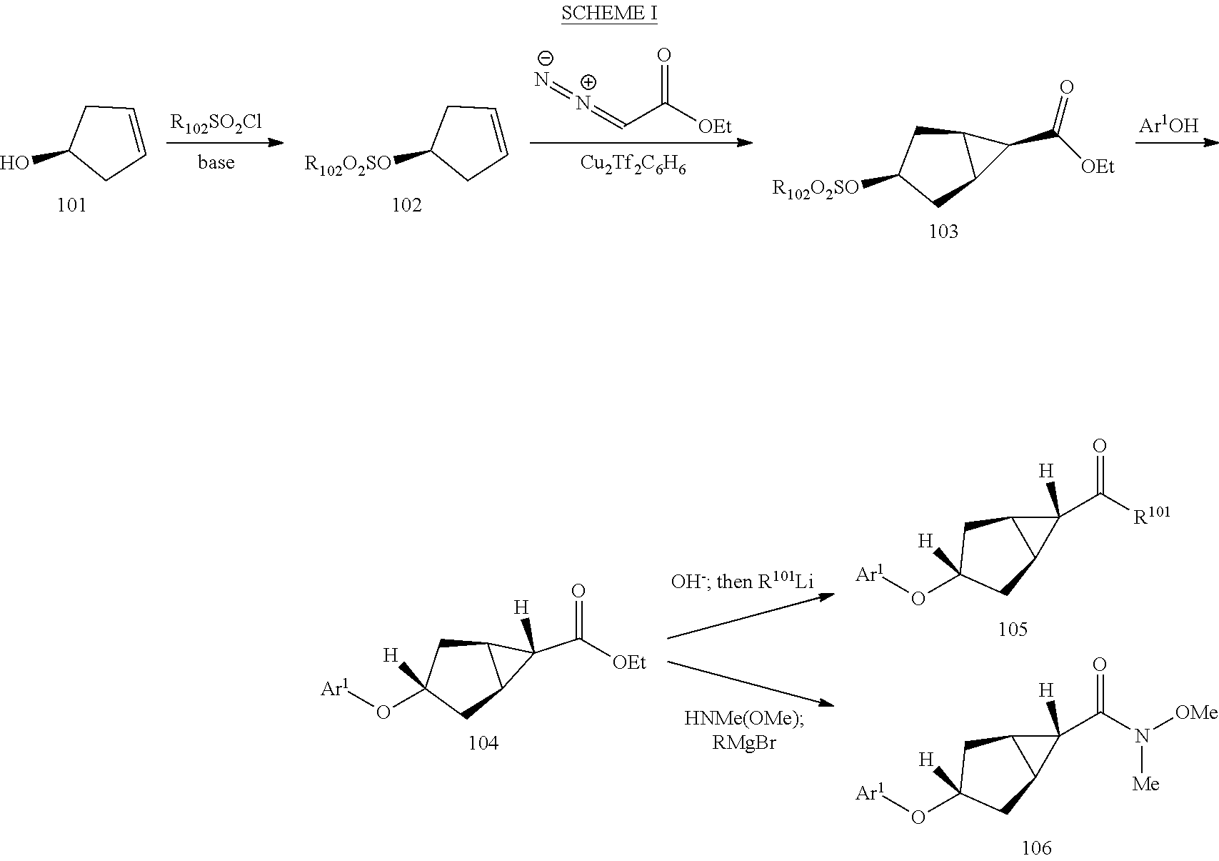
[R102SO2Cl].[N+](=CC([OEt])=O)=[N-].[Cu2Tf2C6H6].[Ar1OH].C1=CCC(O)C1.C1=CCC([R102O2SO])C1.C12C(CC([R102O2SO])C1)C2C([OEt])=O.C1([H])(C([R101])=O)C2C1CC([H])(O[Ar1])C2.C12CC([H])(O[Ar1])CC1C2(C([OEt])=O)[H].C1([H])(C(N([OMe])[Me])=O)C2C1CC([H])(O[Ar1])C2
